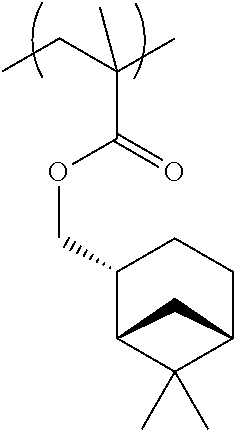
C1(COC(C(CC)(C)C)=O)C2C(C)(C)C(CC1)C2
